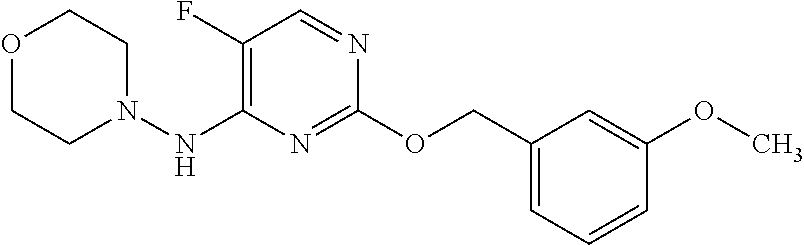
C1(F)=C(NN2CCOCC2)N=C(OCC2=CC=CC(OC)=C2)N=C1
